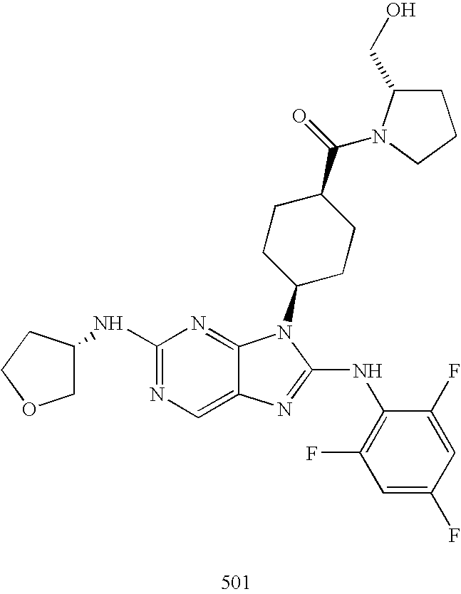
C1(NC2COCC2)=NC=C2C(=N1)N(C1CCC(C(=O)N3C(CO)CCC3)CC1)C(NC1=C(F)C=C(F)C=C1F)=N2
